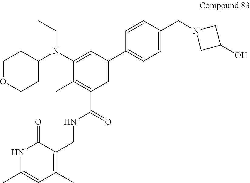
C1(N(C2=CC(C3=CC=C(CN4CC(O)C4)C=C3)=CC(C(NCC3=C(C)C=C(C)NC3=O)=O)=C2C)CC)CCOCC1
